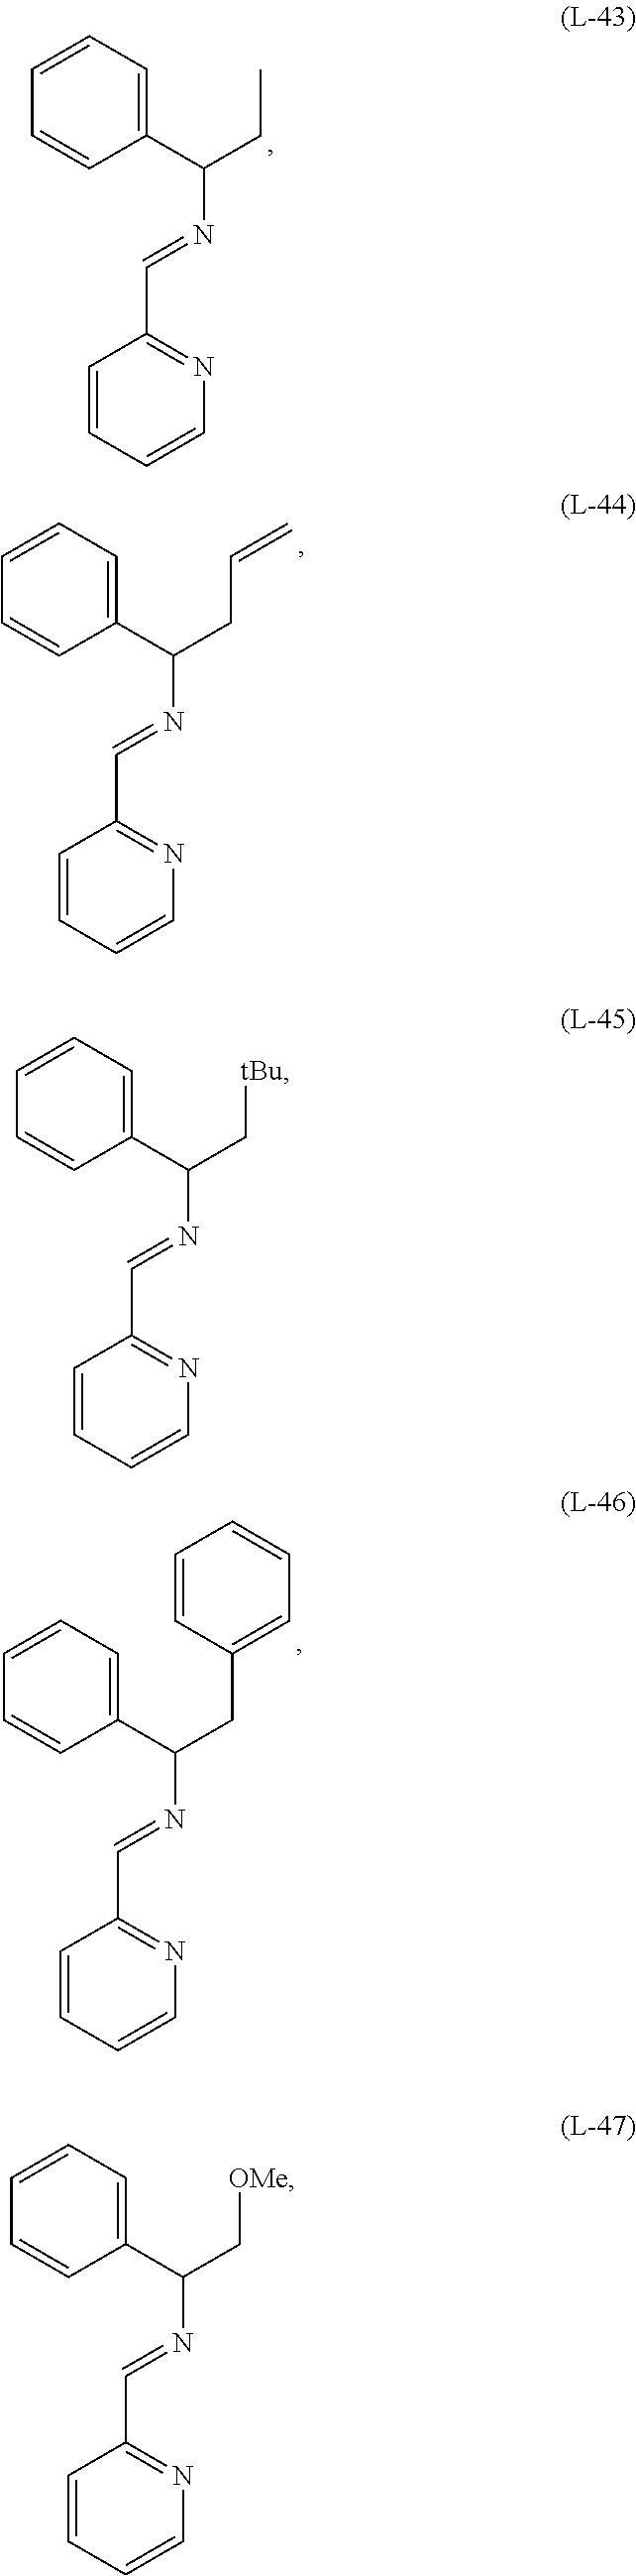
C1=CC=CN=C1C=NC(CC)C1=CC=CC=C1.C1=CC=CN=C1C=NC(CC=C)C1=CC=CC=C1.C1=CC=CN=C1C=NC(CC1=CC=CC=C1)C1=CC=CC=C1.C1=CC=CN=C1C=NC(C[tBu])C1=CC=CC=C1.C1=CC=CN=C1C=NC(C[OMe])C1=CC=CC=C1
